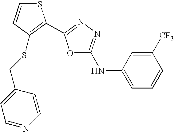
C1=CC(CSC2=C(C3=NN=C(NC4=CC=CC([CF3])=C4)O3)SC=C2)=CC=N1
